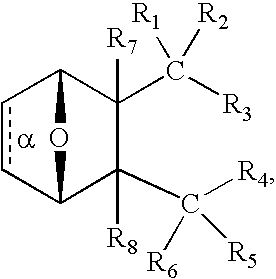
c1cC2C([R8])(C([R5])([R4])[R6])C([R7])(C([R3])([R1])[R2])C1O2
